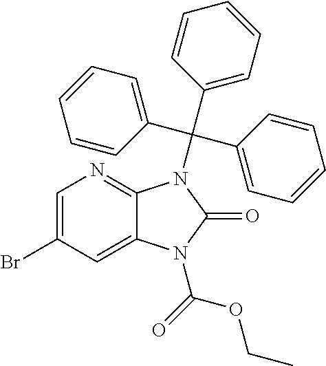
C1=C(Br)C=C2C(=N1)N(C(C1=CC=CC=C1)(C1=CC=CC=C1)C1=CC=CC=C1)C(=O)N2C(OCC)=O
